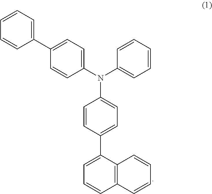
C1(N(C2=CC=C(C3=CC=CC=C3)C=C2)C2=CC=C(C3=CC=CC4=C3C=CC=C4)C=C2)=CC=CC=C1
